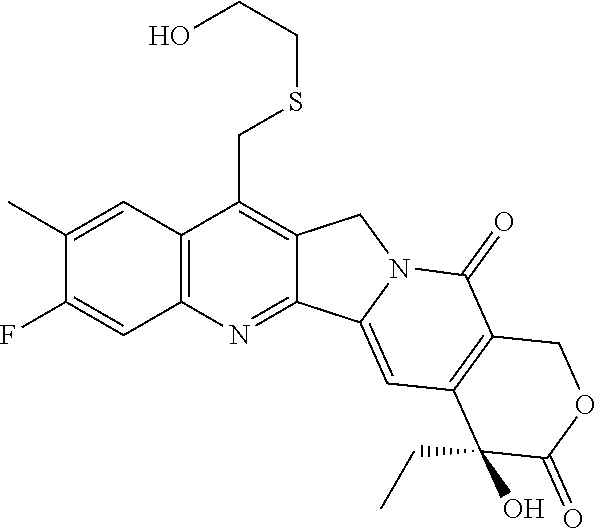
C1(C)=CC2=C(C=C1F)N=C1C(=C2CSCCO)CN2C1=CC1=C(C2=O)COC(=O)C1(CC)O
